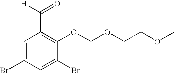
C1=C(Br)C=C(Br)C(OCOCCOC)=C1C([H])=O
